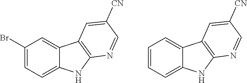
C1(Br)=CC=C2C(=C1)C1=C(N2)N=CC([CN])=C1.C1=CC=C2C(=C1)C1=C(N2)N=CC([CN])=C1
